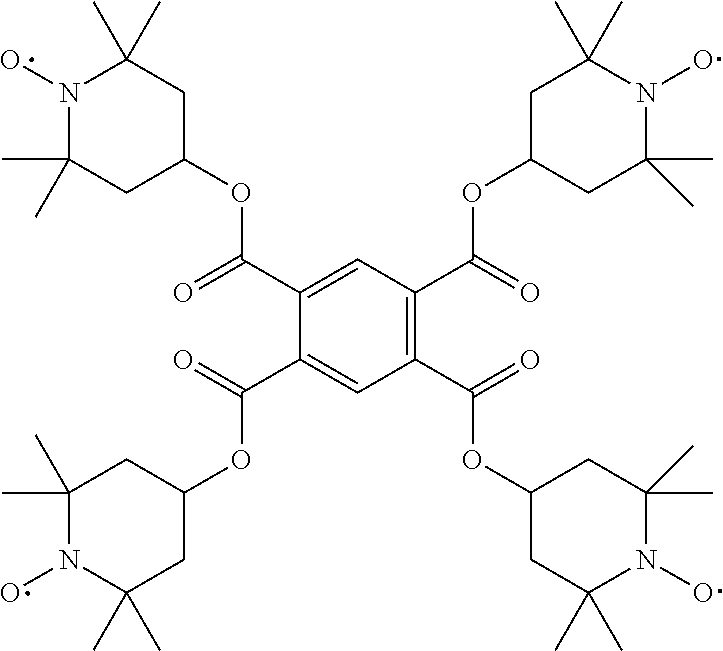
N1(O)C(C)(C)CC(OC(C2=CC(C(=O)OC3CC(C)(C)N(O)C(C)(C)C3)=C(C(=O)OC3CC(C)(C)N(O)C(C)(C)C3)C=C2C(=O)OC2CC(C)(C)N(O)C(C)(C)C2)=O)CC1(C)C
